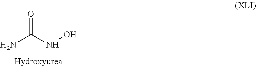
O=C(NO)N
